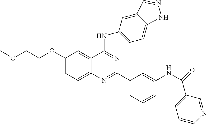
C1(OCCOC)=CC=C2C(=C1)C(NC1=CC=C3C(=C1)C=NN3)=NC(C1=CC=CC(NC(C3=CC=CN=C3)=O)=C1)=N2
